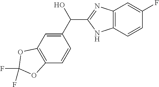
C1(C(O)C2=NC3=C(N2)C=CC(F)=C3)=CC2=C(C=C1)OC(F)(F)O2
